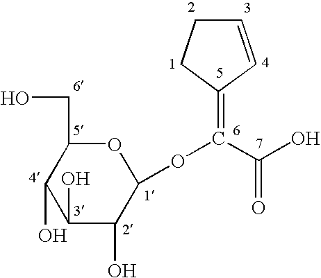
C1=CC(=C(C(O)=O)OC2OC(CO)C(O)C(O)C2O)CC1
